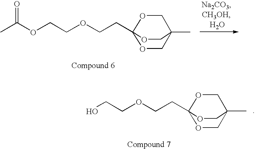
C(CC12OCC(C)(CO1)CO2)OCCO.C(CC12OCC(C)(CO1)CO2)OCCOC(C)=O
